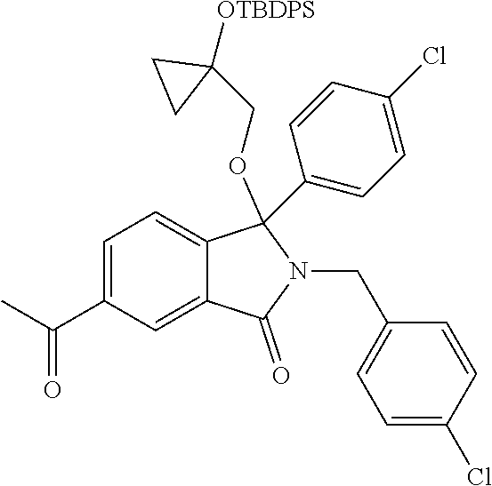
C1=C(C(C)=O)C=C2C(=C1)C(OCC1([OTBDPS])CC1)(C1=CC=C(Cl)C=C1)N(CC1=CC=C(Cl)C=C1)C2=O
